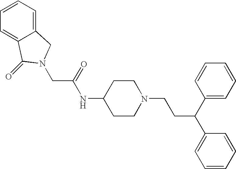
C1CC(NC(=O)CN2C(=O)C3=CC=CC=C3C2)CCN1CCC(C1=CC=CC=C1)C1=CC=CC=C1
